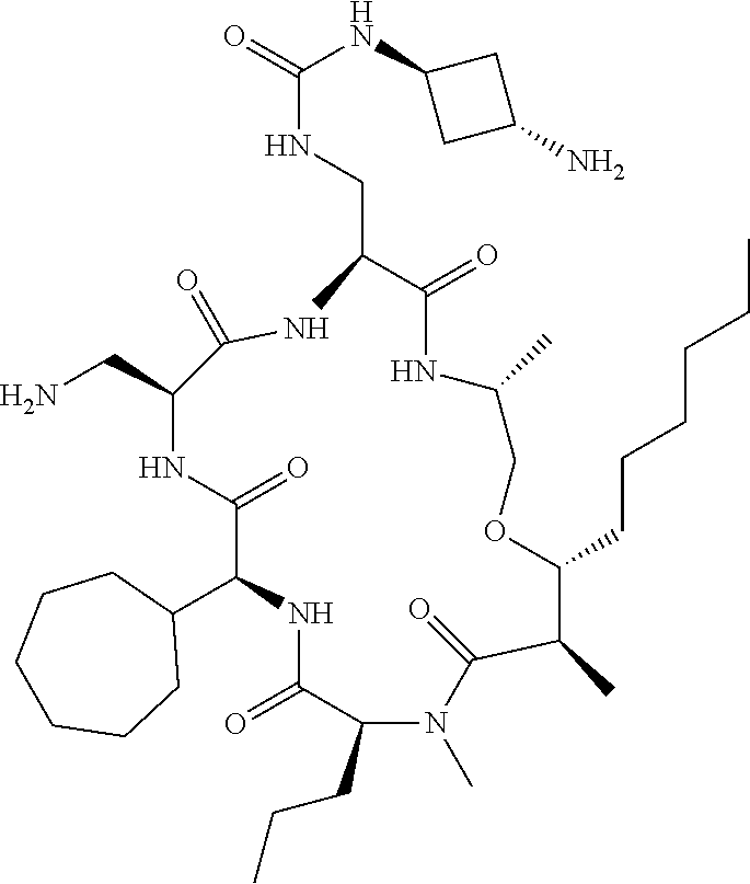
C1(C2NC(=O)C(CCC)N(C)C(=O)C(C)C(CCCCCC)OCC(C)NC(=O)C(CNC(=O)NC3CC(N)C3)NC(=O)C(CN)NC2=O)CCCCCC1
